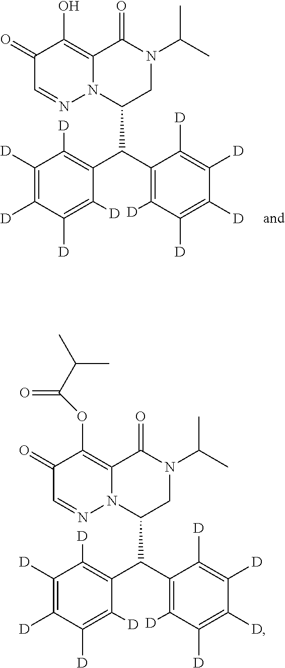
C1(=O)C=NN2C(=C1O)C(=O)N(C(C)C)CC2C(C1=C([D])C([D])=C([D])C([D])=C1[D])C1=C([D])C([D])=C([D])C([D])=C1[D].C1(=O)C=NN2C(=C1OC(=O)C(C)C)C(=O)N(C(C)C)CC2C(C1=C([D])C([D])=C([D])C([D])=C1[D])C1=C([D])C([D])=C([D])C([D])=C1[D]
